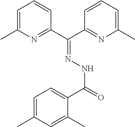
C1=C(C)N=C(C(C2=NC(C)=CC=C2)=NNC(=O)C2=CC=C(C)C=C2C)C=C1
